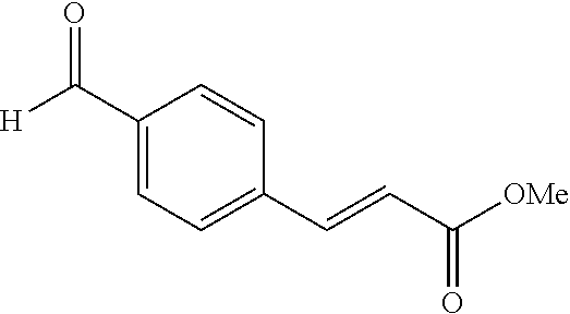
C1(C([H])=O)=CC=C(C=CC([OMe])=O)C=C1
